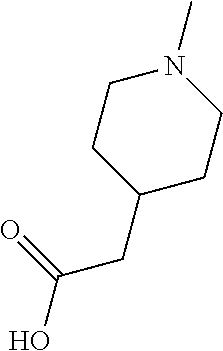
OC(CC1CCN(C)CC1)=O
